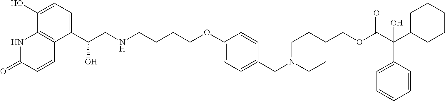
N1C(=O)C=CC2=C1C(O)=CC=C2C(CNCCCCOC1=CC=C(CN2CCC(COC(C(C3CCCCC3)(C3=CC=CC=C3)O)=O)CC2)C=C1)O
